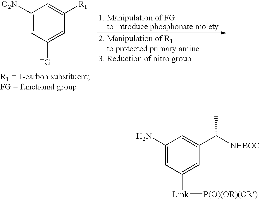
C1([O2N])=CC([FG])=CC([R1])=C1.C1(N)=CC([Link][P(O)(OR)(OR)])=CC(C([NHBOC])C)=C1
